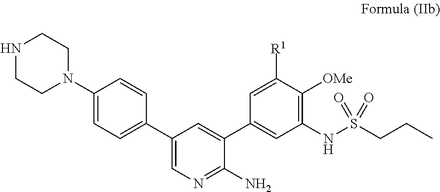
N1CCN(C2=CC=C(C3=CN=C(N)C(C4=CC(NS(=O)(CCC)=O)=C([OMe])C([R1])=C4)=C3)C=C2)CC1
